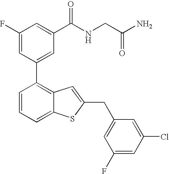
C1(F)=CC(C2=C3C(=CC=C2)SC(CC2=CC(F)=CC(Cl)=C2)=C3)=CC(C(NCC(N)=O)=O)=C1
